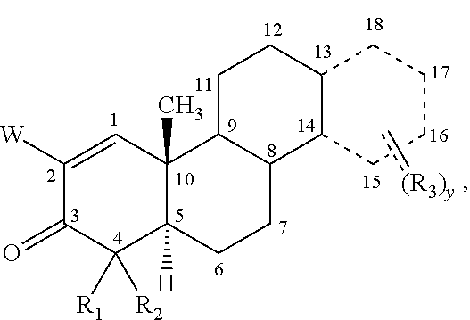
C1([W])=CC2(C)C([H])(C([R1])([R2])C1=O)CCC1C2CCC2C1CCCC2.c[(R3)y]
